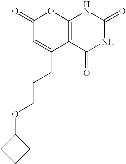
C1(=O)C=C(CCCOC2CCC2)C2=C(O1)NC(=O)NC2=O
